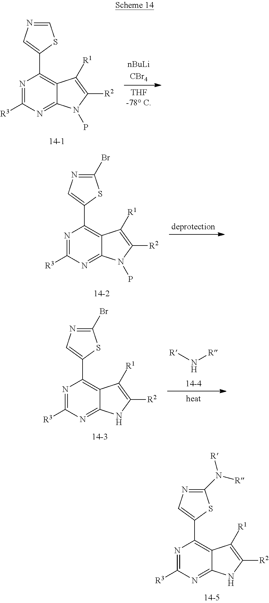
N1=C([R3])N=C2C(=C1C1=CN=CS1)C([R1])=C([R2])N2P.N1=C([R3])N=C2C(=C1C1=CN=C(Br)S1)C([R1])=C([R2])N2P.N1=C([R3])N=C2C(=C1C1=CN=C(Br)S1)C([R1])=C([R2])N2.[R]N[R].N1=C([R3])N=C2C(=C1C1=CN=C(N([R])[R])S1)C([R1])=C([R2])N2
